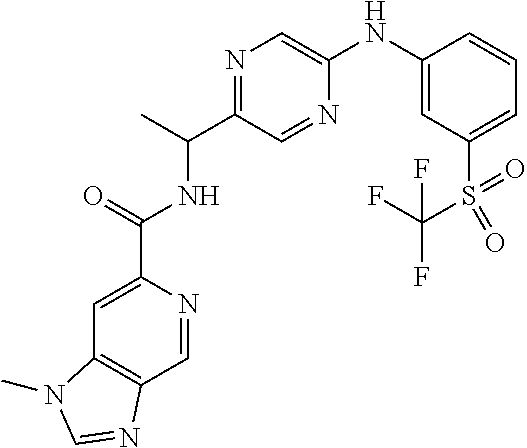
C1=NC(C(=O)NC(C2=NC=C(NC3=CC(S(C(F)(F)F)(=O)=O)=CC=C3)N=C2)C)=CC2=C1N=CN2C
